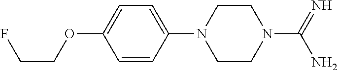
C1=CC(N2CCN(C(N)=N)CC2)=CC=C1OCCF
